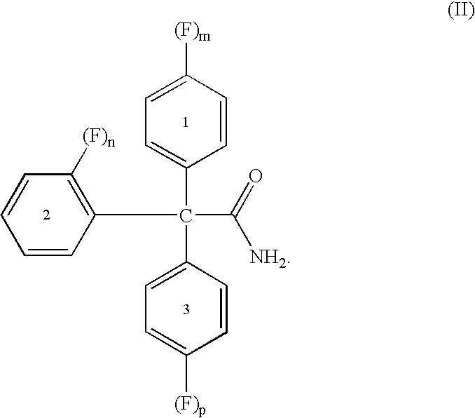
C1=CC([(F)m])=CC=C1C(C1=C([(F)n])C=CC=C1)(C1=CC=C([(F)p])C=C1)C(=O)[NH2]
